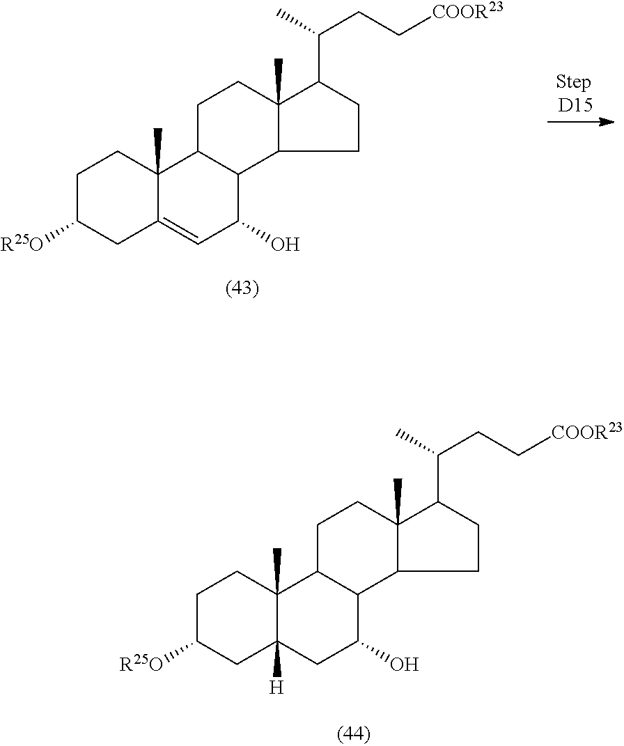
C1C([R25O])CC2=CC(O)C3C(C2(C)C1)CCC1(C)C3CCC1C(C)CC[COOR23].C1C([R25O])CC2([H])C(C)(C1)C1C(C(O)C2)C2C(C)(CC1)C(C(C)CC[COOR23])CC2
